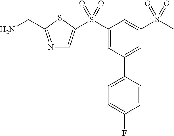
N1=C(CN)SC(S(C2=CC(C3=CC=C(F)C=C3)=CC(S(C)(=O)=O)=C2)(=O)=O)=C1
